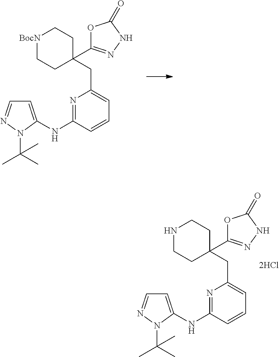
[BocN]1CCC(CC2=CC=CC(NC3=CC=NN3C(C)(C)C)=N2)(C2=NNC(=O)O2)CC1.N1CCC(CC2=CC=CC(NC3=CC=NN3C(C)(C)C)=N2)(C2=NNC(=O)O2)CC1
